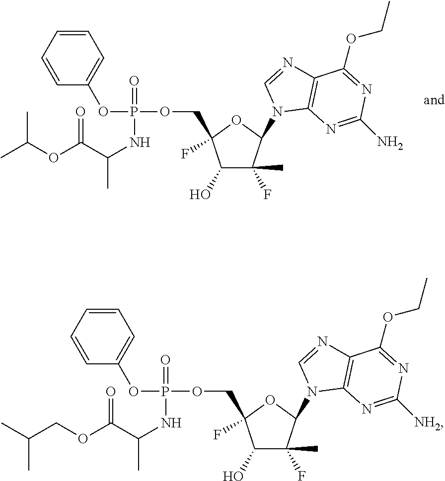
C1(O)C(F)(C)C(N2C3=C(N=C2)C(OCC)=NC(N)=N3)OC1(F)COP(OC1=CC=CC=C1)(=O)NC(C)C(OC(C)C)=O.C1(O)C(F)(C)C(N2C3=C(N=C2)C(OCC)=NC([NH2])=N3)OC1(F)COP(OC1=CC=CC=C1)(=O)NC(C)C(OCC(C)C)=O
